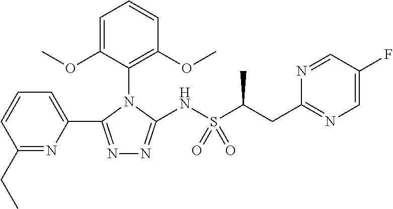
C1=CC=C(C2=NN=C(NS(C(CC3=NC=C(F)C=N3)C)(=O)=O)N2C2=C(OC)C=CC=C2OC)N=C1CC
